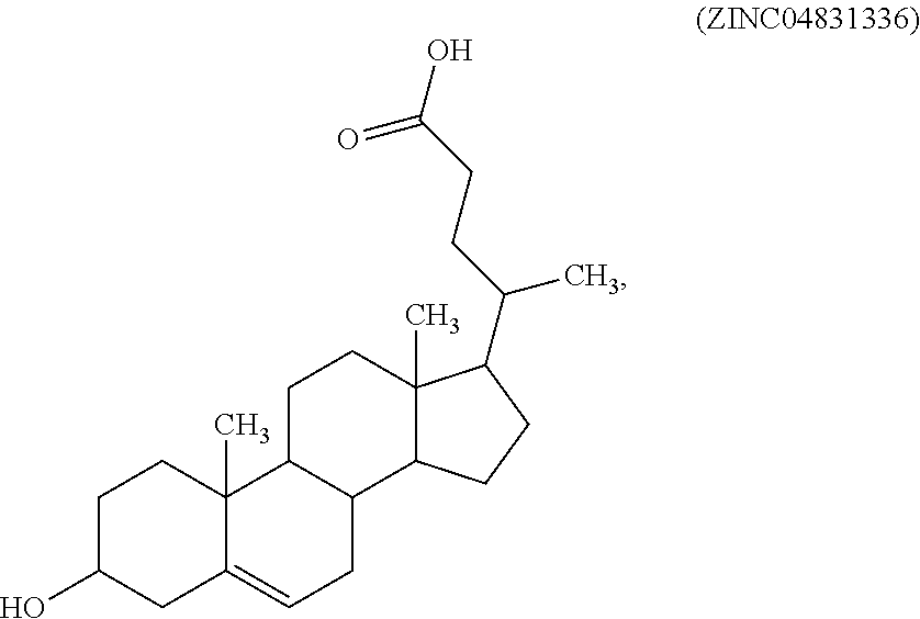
C1C(O)CC2=CCC3C(C2(C)C1)CCC1(C)C3CCC1C(CCC(O)=O)C
